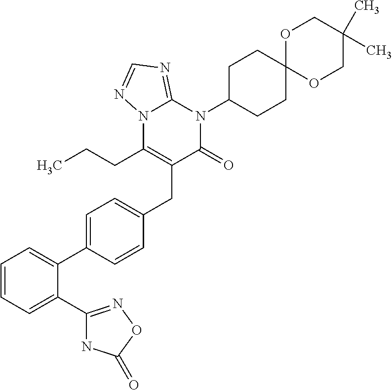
C1=C(C2=CC=CC=C2C2=NOC(=O)N2)C=CC(CC2=C(CCC)N3C(=NC=N3)N(C3CCC4(CC3)OCC(C)(C)CO4)C2=O)=C1
